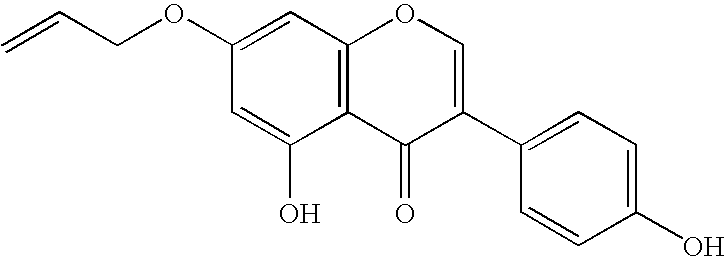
C12=C(C=C(OCC=C)C=C1O)OC=C(C1=CC=C(O)C=C1)C2=O
